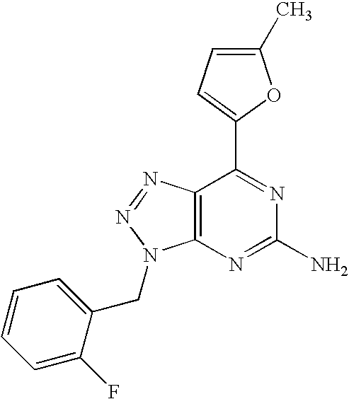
C1(C)=CC=C(C2=NC(N)=NC3=C2N=NN3CC2=CC=CC=C2F)O1
